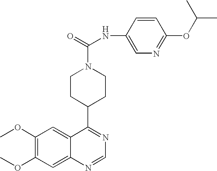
C1(OC)=C(OC)C=C2C(=C1)C(C1CCN(C(=O)NC3=CN=C(OC(C)C)C=C3)CC1)=NC=N2
